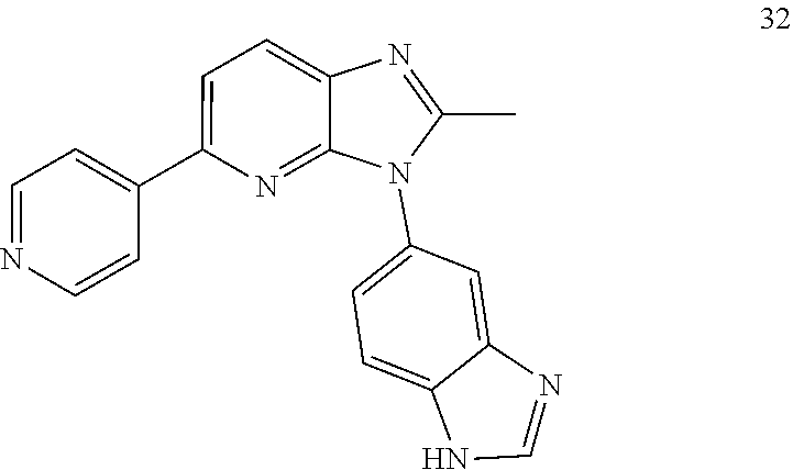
N1C=NC2=CC(N3C(C)=NC4=CC=C(C5=CC=NC=C5)N=C34)=CC=C12
